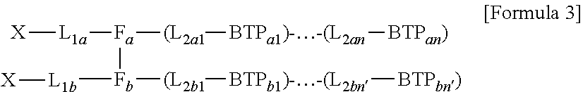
[X][L1a][Fa]([(L2a1][BTPa1)--(L2an][BTPan)])[Fb]([L1b][X])[(L2b1][BTPb1)--(L2bn][BTPbn)]
